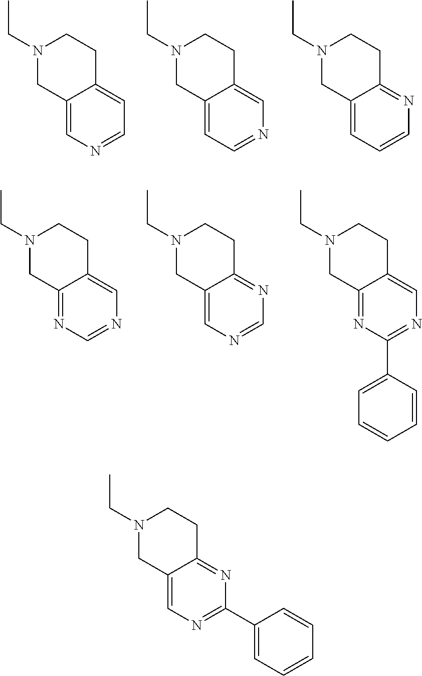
N1(CC)CC2=CN=CC=C2CC1.N1(CC)CC2=CC=NC=C2CC1.N1(CC)CC2=CC=CN=C2CC1.N1(CC)CC2=NC=NC=C2CC1.N1(CC)CC2=CN=CN=C2CC1.N1(CC)CC2=NC(C3=CC=CC=C3)=NC=C2CC1.N1(CC)CC2=CN=C(C3=CC=CC=C3)N=C2CC1
